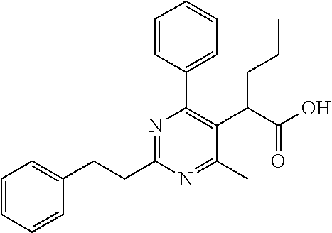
C(C1=NC(C2=CC=CC=C2)=C(C(C(O)=O)CCC)C(C)=N1)CC1=CC=CC=C1
